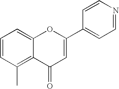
C1=CC(C)=C2C(=C1)OC(C1=CC=NC=C1)=CC2=O
